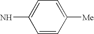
C1=CC([Me])=CC=C1N
